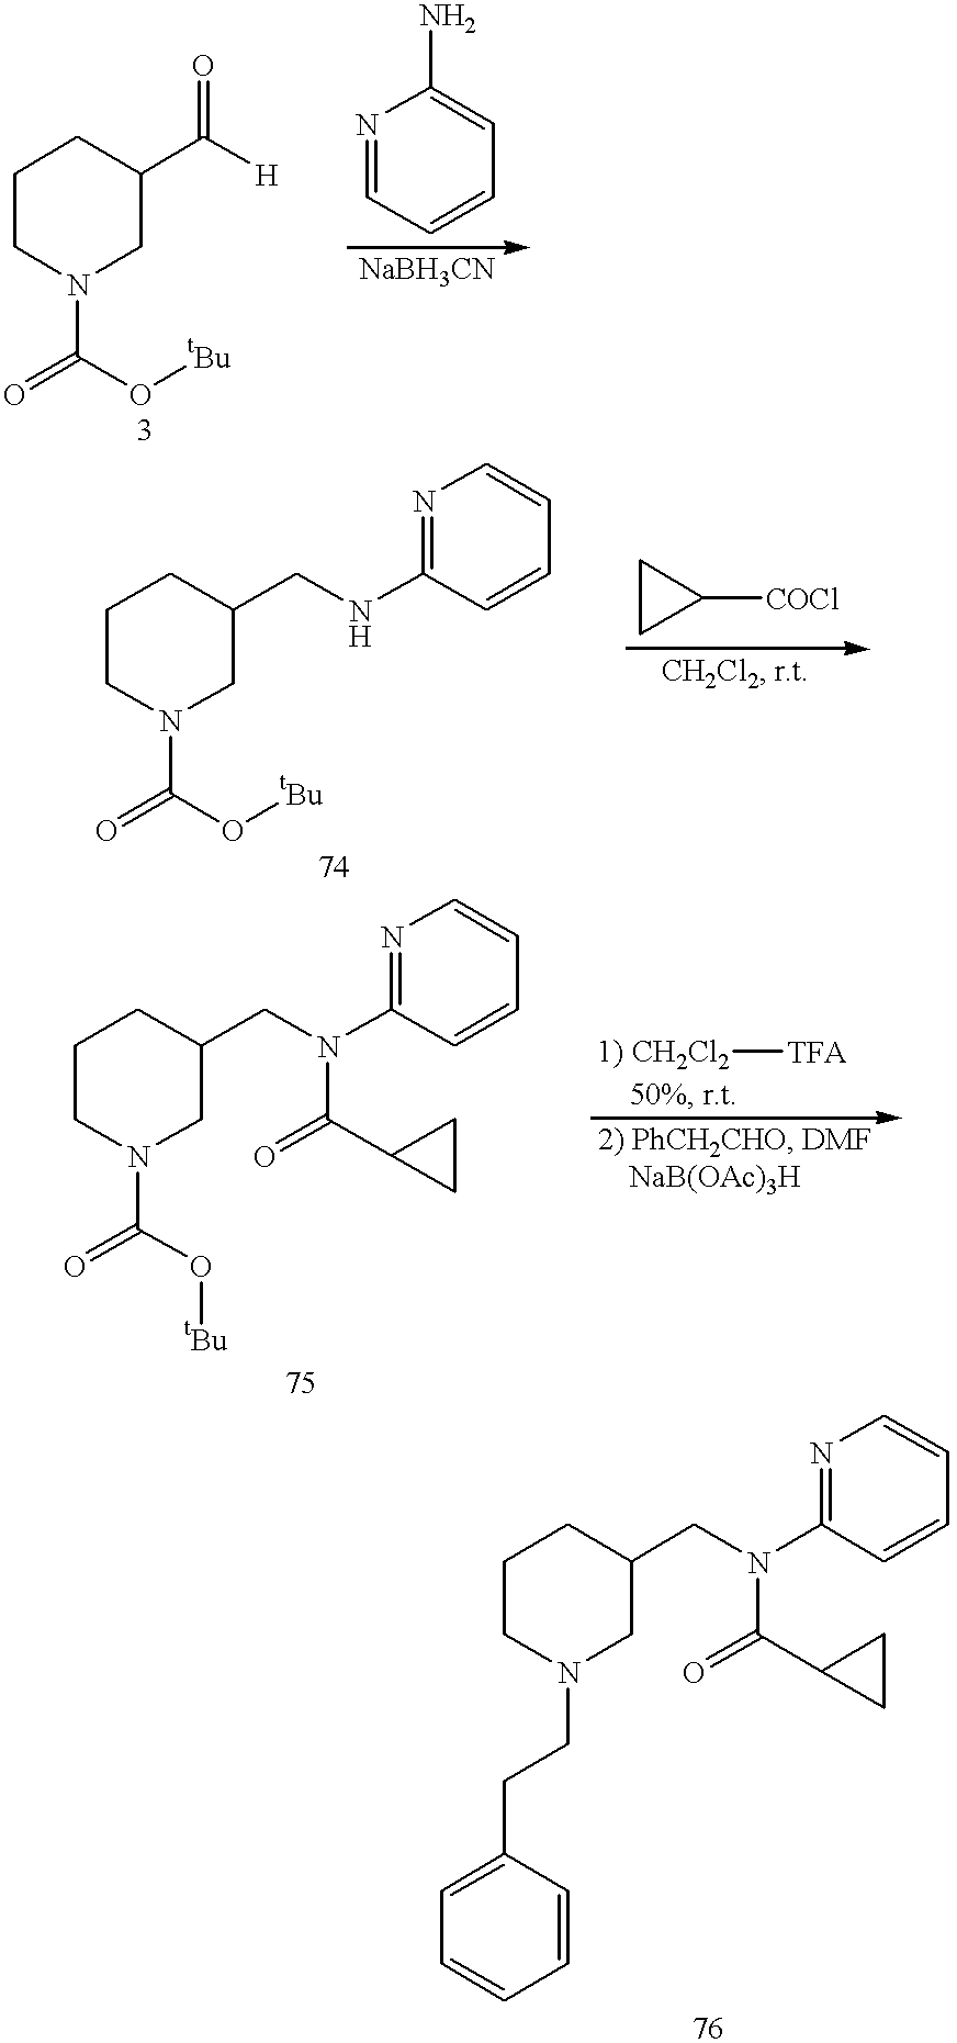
C1CN(C(=O)O[tBu])CC(C([H])=O)C1.N1=CC=CC=C1N.C1CN(C(=O)O[tBu])CC(CNC2=NC=CC=C2)C1.C1CC1[COCl].C1CN(C(=O)O[tBu])CC(CN(C2=NC=CC=C2)C(=O)C2CC2)C1.[CH2Cl2][TFA].C1CN(CCC2=CC=CC=C2)CC(CN(C2=NC=CC=C2)C(=O)C2CC2)C1
